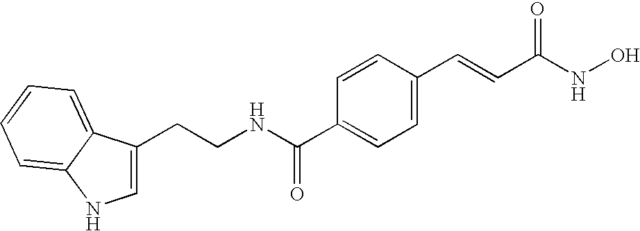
C1=C(CCNC(C2=CC=C(C=CC(NO)=O)C=C2)=O)C2=CC=CC=C2N1
